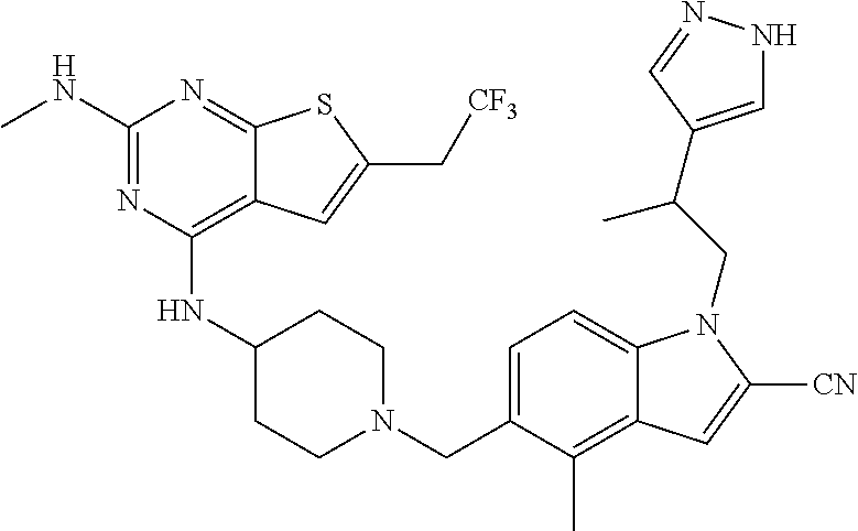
C1=C(CN2CCC(NC3=C4C(=NC(NC)=N3)SC(C[CF3])=C4)CC2)C(C)=C2C(=C1)N(CC(C)C1=CNN=C1)C([CN])=C2
